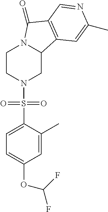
C1CN(S(C2=CC=C(OC(F)F)C=C2C)(=O)=O)CC2N1C(=O)C1=C2C=C(C)N=C1
